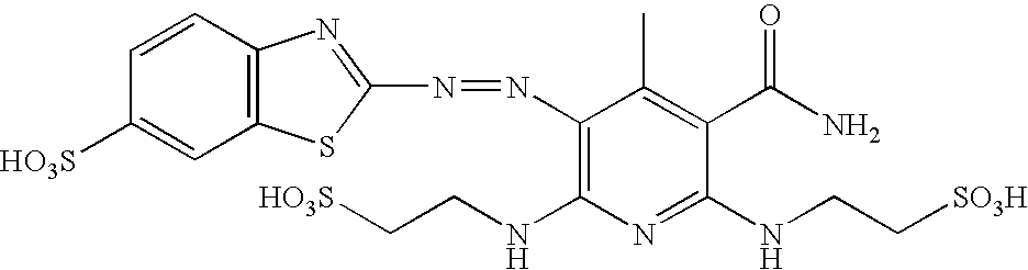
C12=C(C=CC([HO3S])=C1)N=C(N=NC1=C(NCC[HO3S])N=C(NCC[SO3H])C(C(N)=O)=C1C)S2
